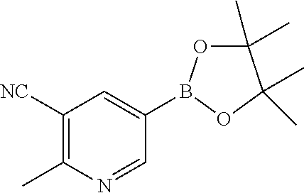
C1(C)(C)OB(C2=CC([NC])=C(C)N=C2)OC1(C)C
